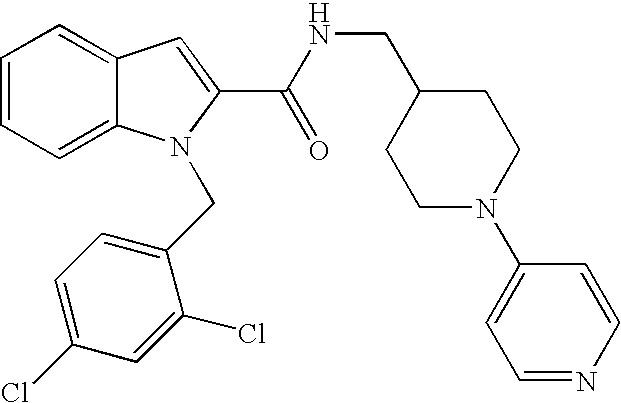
C1=C2C(=CC=C1)N(CC1=CC=C(Cl)C=C1Cl)C(C(=O)NCC1CCN(C3=CC=NC=C3)CC1)=C2
